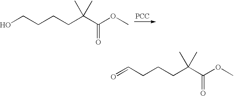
O=CCCCC(C(OC)=O)(C)C.OCCCCC(C(OC)=O)(C)C.[PCC]
